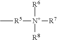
[R5]([N+]([R7])([R6])[R8])C
